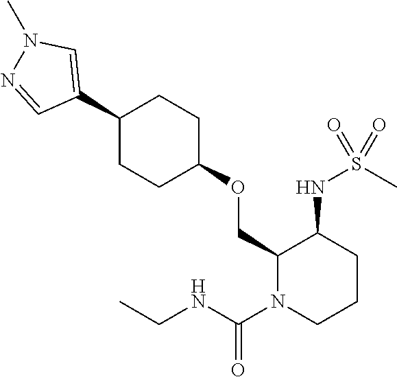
C1(COC2CCC(C3=CN(C)N=C3)CC2)N(C(NCC)=O)CCCC1NS(C)(=O)=O
